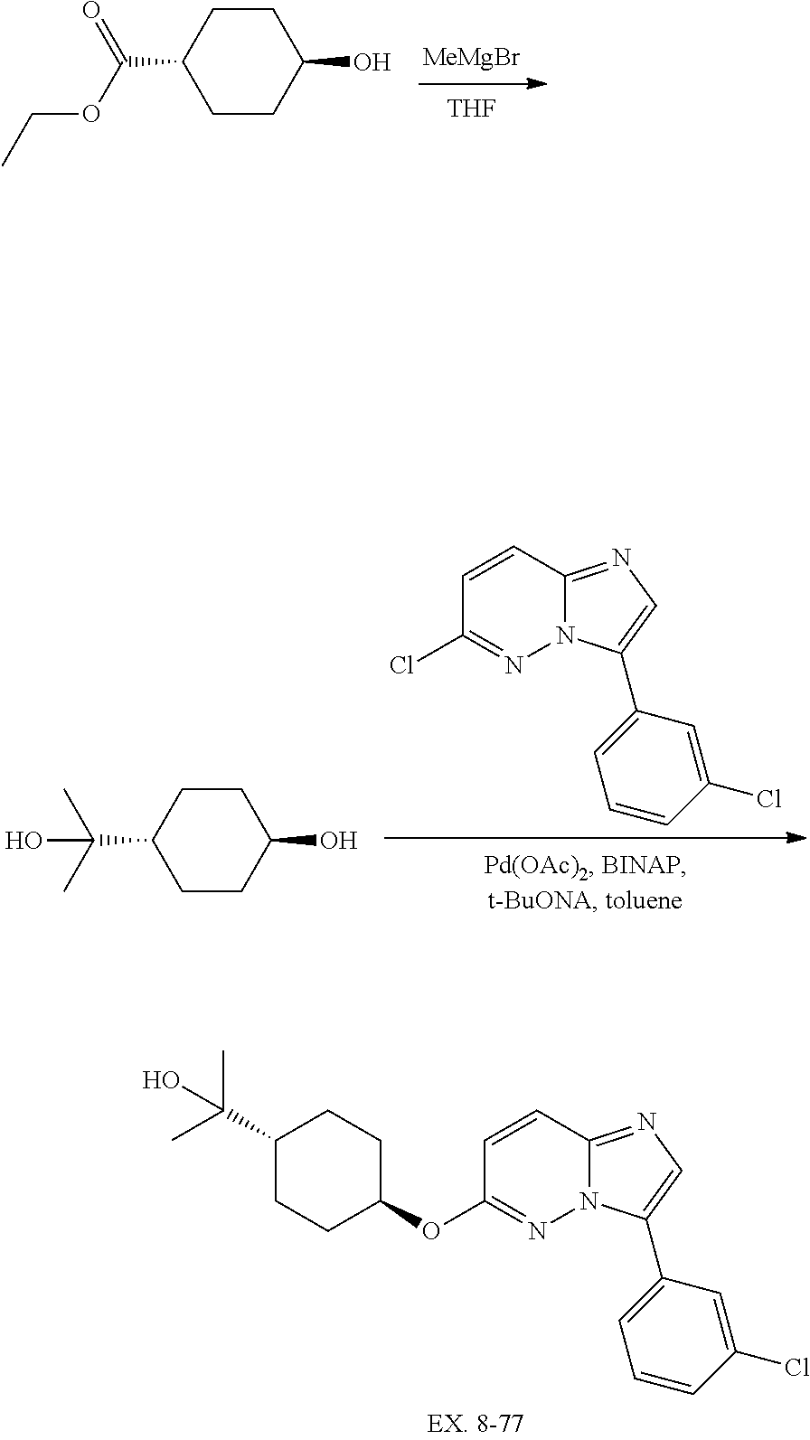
[MeMgBr].[THF].C1CC(O)CCC1C(OCC)=O.C1=CC(OC2CCC(C(C)(O)C)CC2)=NN2C1=NC=C2C1=CC=CC(Cl)=C1.C1CC(O)CCC1C(C)(C)O.C1=CC(Cl)=NN2C1=NC=C2C1=CC=CC(Cl)=C1
